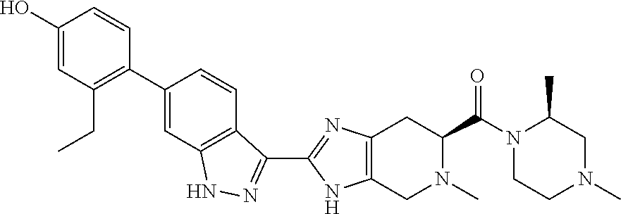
C1(O)=CC(CC)=C(C2=CC3=C(C=C2)C(C2=NC4=C(N2)CN(C)C(C(N2CCN(C)CC2C)=O)C4)=NN3)C=C1
